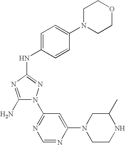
C1(N)=NC(NC2=CC=C(N3CCOCC3)C=C2)=NN1C1=NC=NC(N2CCNC(C)C2)=C1
